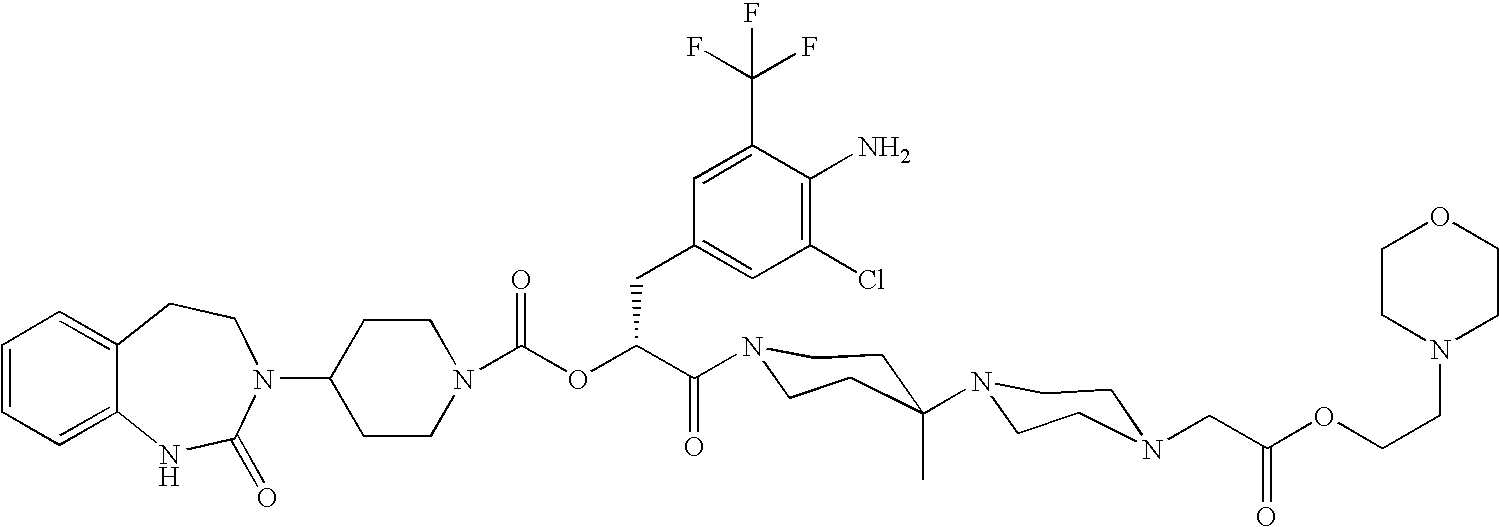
C12=CC=CC=C1NC(=O)N(C1CCN(C(OC(C(=O)N3CCC(N4CCN(CC(OCCN5CCOCC5)=O)CC4)(C)CC3)CC3=CC(Cl)=C(N)C(C(F)(F)F)=C3)=O)CC1)CC2
